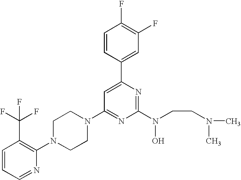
C1=CC=NC(N2CCN(C3=NC(N(O)CCN(C)C)=NC(C4=CC(F)=C(F)C=C4)=C3)CC2)=C1C(F)(F)F
